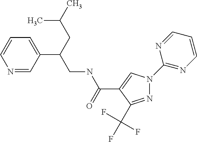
N1=C(C(F)(F)F)C(C(NCC(C2=CC=CN=C2)CC(C)C)=O)=CN1C1=NC=CC=N1
